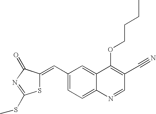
C1(C=C2SC(SC)=NC2=O)=CC=C2C(=C1)C(OCCCC)=C(C#N)C=N2
